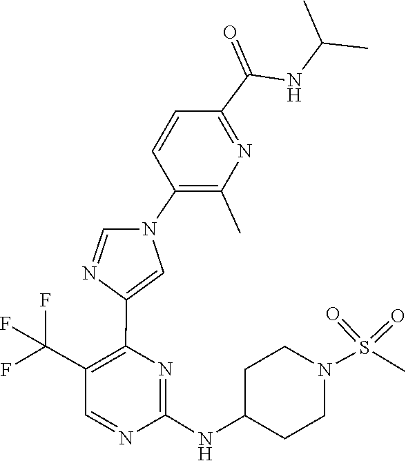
C1C(NC2=NC(C3=CN(C4=C(C)N=C(C(=O)NC(C)C)C=C4)C=N3)=C(C(F)(F)F)C=N2)CCN(S(=O)(=O)C)C1
